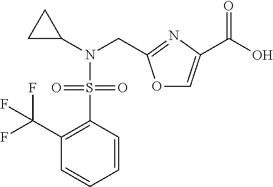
C1C(N(CC2=NC(C(O)=O)=CO2)S(C2=C(C(F)(F)F)C=CC=C2)(=O)=O)C1
